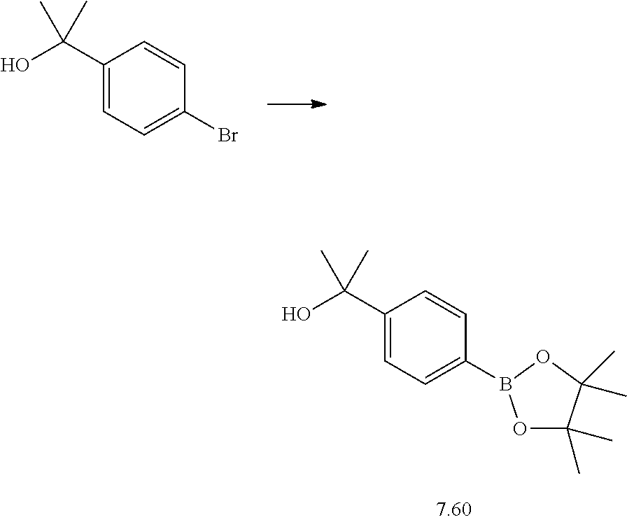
C1(C(O)(C)C)=CC=C(B2OC(C)(C)C(C)(C)O2)C=C1.C1(C(O)(C)C)=CC=C(Br)C=C1
